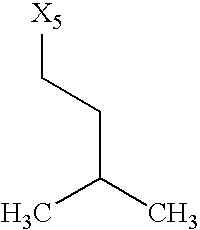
C(C(C)C)C[X5]
